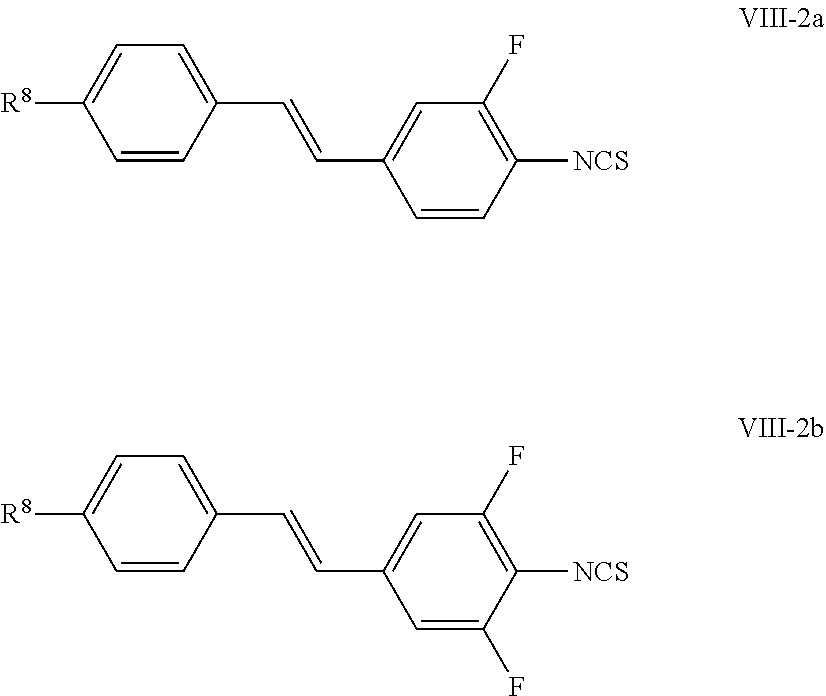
C1=CC(C=CC2=CC(F)=C([NCS])C=C2)=CC=C1[R8].C1=CC(C=CC2=CC(F)=C([NCS])C(F)=C2)=CC=C1[R8]
